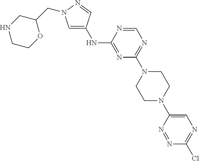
C1=C(NC2=NC(N3CCN(C4=CN=C(Cl)N=N4)CC3)=NC=N2)C=NN1CC1CNCCO1
